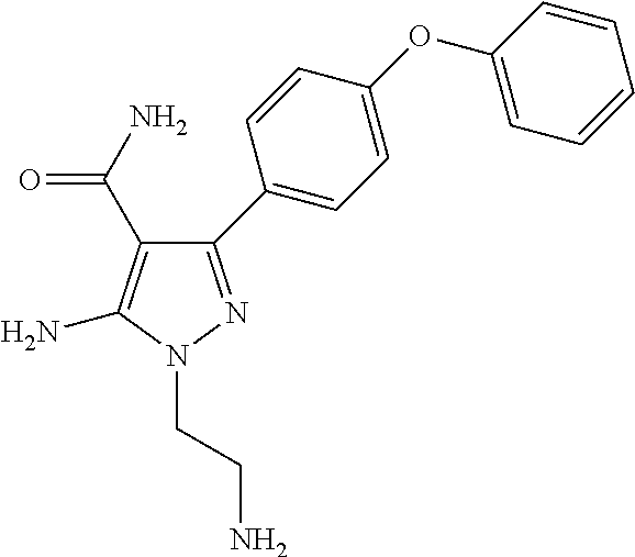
N1(CCN)N=C(C2=CC=C(OC3=CC=CC=C3)C=C2)C(C(=O)N)=C1N
